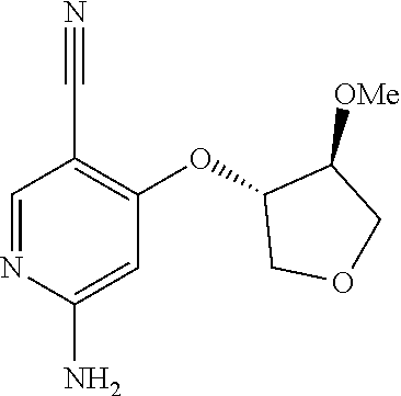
C1=NC(N)=CC(OC2COCC2[OMe])=C1C#N
